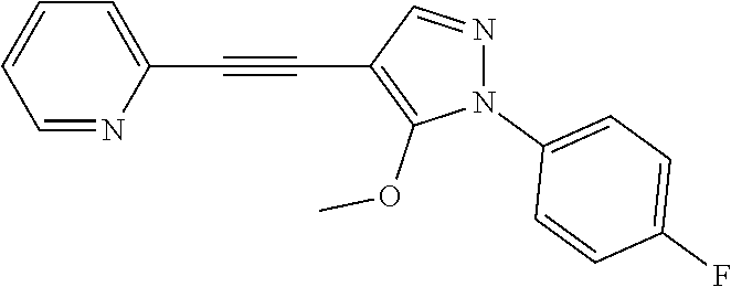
C1=NC(C#CC2=C(OC)N(C3=CC=C(F)C=C3)N=C2)=CC=C1
